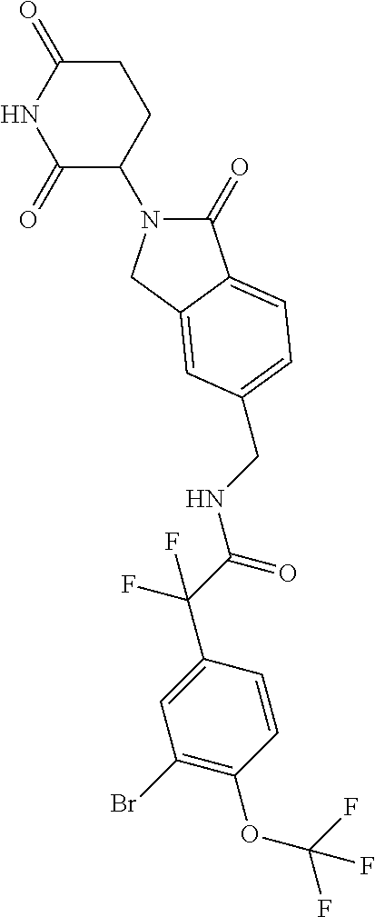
C1(=O)N(C2CCC(=O)NC2=O)CC2=CC(CNC(C(F)(C3=CC(Br)=C(OC(F)(F)F)C=C3)F)=O)=CC=C12
